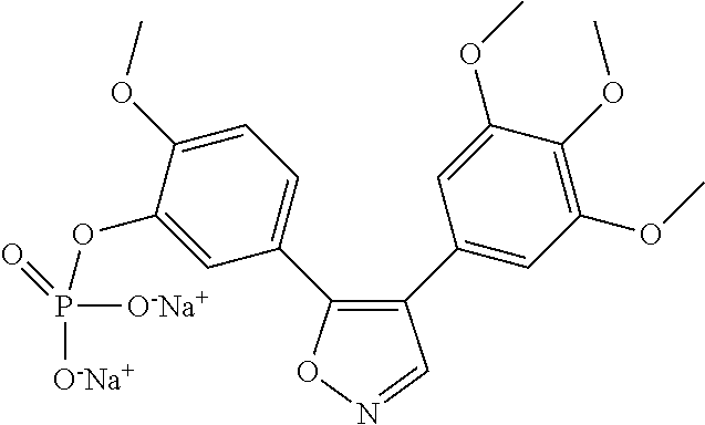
C1(C2=CC(OC)=C(OC)C(OC)=C2)=C(C2=CC=C(OC)C(OP(=O)([O-Na+])[O-Na+])=C2)ON=C1
